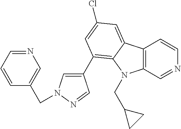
C12=C(C=NC=C1)N(CC1CC1)C1=C(C3=CN(CC4=CN=CC=C4)N=C3)C=C(Cl)C=C21
